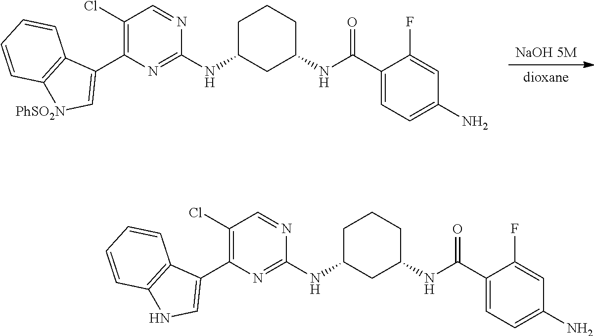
[dioxane].[NaOH 5M].C1C(NC2=NC(C3=C[PhSO2N]C4=C3C=CC=C4)=C(Cl)C=N2)CC(NC(C2=CC=C(N)C=C2F)=O)CC1.C1C(NC2=NC(C3=CNC4=C3C=CC=C4)=C(Cl)C=N2)CC(NC(C2=CC=C(N)C=C2F)=O)CC1
